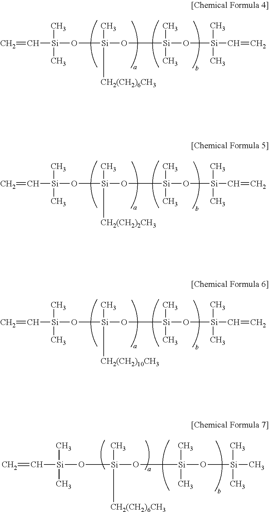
C([Si](O[Si](O[Si](O[Si](C=C)(C)C)(C)C)(C)[CH2(CH2)6CH3])(C)C)=C.C([Si](O[Si](O[Si](O[Si](C=C)(C)C)(C)C)(C)[CH2(CH2)2CH3])(C)C)=C.C([Si](O[Si](O[Si](O[Si](C=C)(C)C)(C)C)(C)[CH2(CH2)10CH3])(C)C)=C.C([Si](O[Si](O[Si](O[Si](C)(C)C)(C)C)(C)[CH2(CH2)6CH3])(C)C)=C
